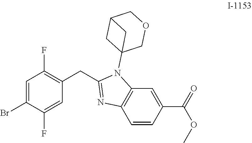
C12CC(N3C4=C(C=CC(C(OC)=O)=C4)N=C3CC3=C(F)C=C(Br)C(F)=C3)(COC1)C2
